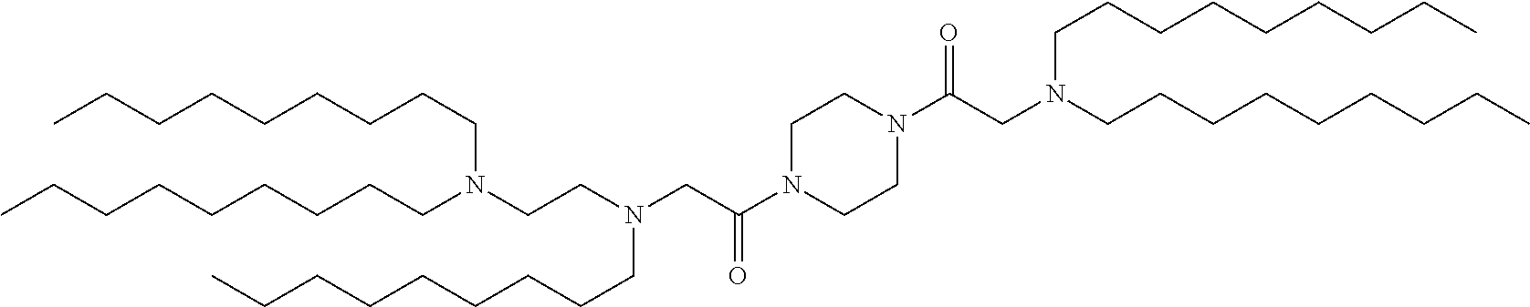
C1N(C(=O)CN(CCN(CCCCCCCCC)CCCCCCCCC)CCCCCCCCC)CCN(C(=O)CN(CCCCCCCCC)CCCCCCCCC)C1
